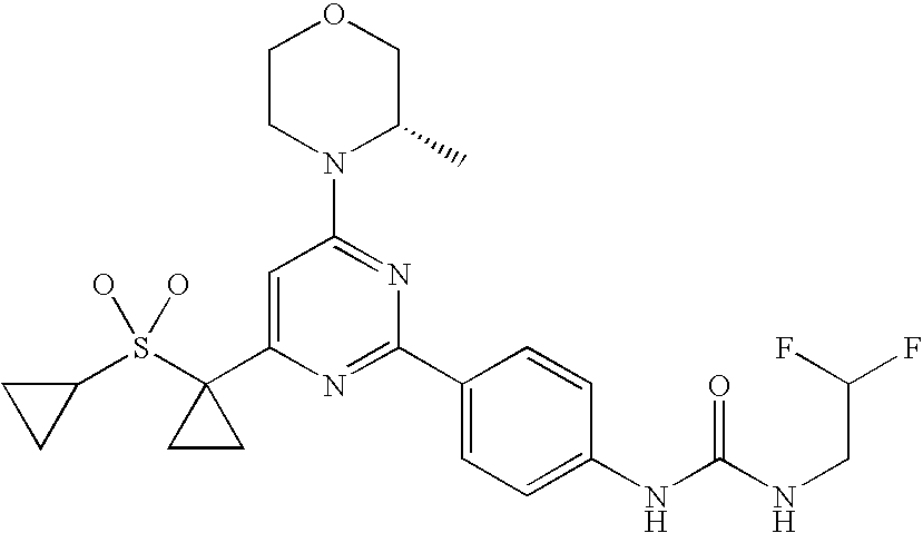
C1(S(C2(C3=CC(N4C(C)COCC4)=NC(C4=CC=C(NC(NCC(F)F)=O)C=C4)=N3)CC2)(O)O)CC1
